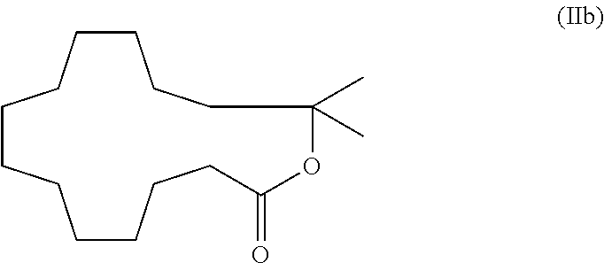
C1CCCCCCCCCC(=O)OC(C)(C)CC1
